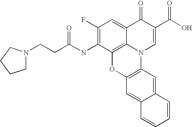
C12=C3C(=CC(F)=C1NC(CCN1CCCC1)=O)C(=O)C(C(O)=O)=CN3C1=C(O2)C=C2C(=C1)C=CC=C2
